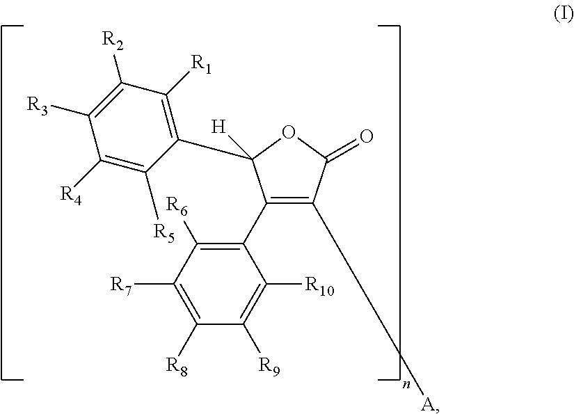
C1(C2=C([R6])C([R7])=C([R8])C([R9])=C2[R10])=C([A])C(=O)OC1([H])C1=C([R1])C([R2])=C([R3])C([R4])=C1[R5]
